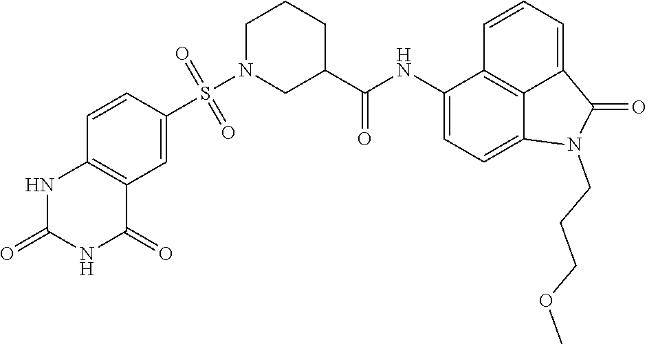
C1(NC(=O)C2CN(S(C3=CC4=C(C=C3)NC(=O)NC4=O)(=O)=O)CCC2)=CC=C2C3=C1C=CC=C3C(=O)N2CCCOC
